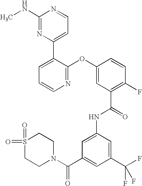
N1=C(OC2=CC(C(=O)NC3=CC(C(N4CCS(=O)(=O)CC4)=O)=CC(C(F)(F)F)=C3)=C(F)C=C2)C(C2=CC=NC(NC)=N2)=CC=C1
